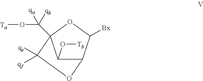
C1(O[Tb])C2C([Bx])OC1(C(O[Ta])([qb])[qa])C([qf])([qe])O2
